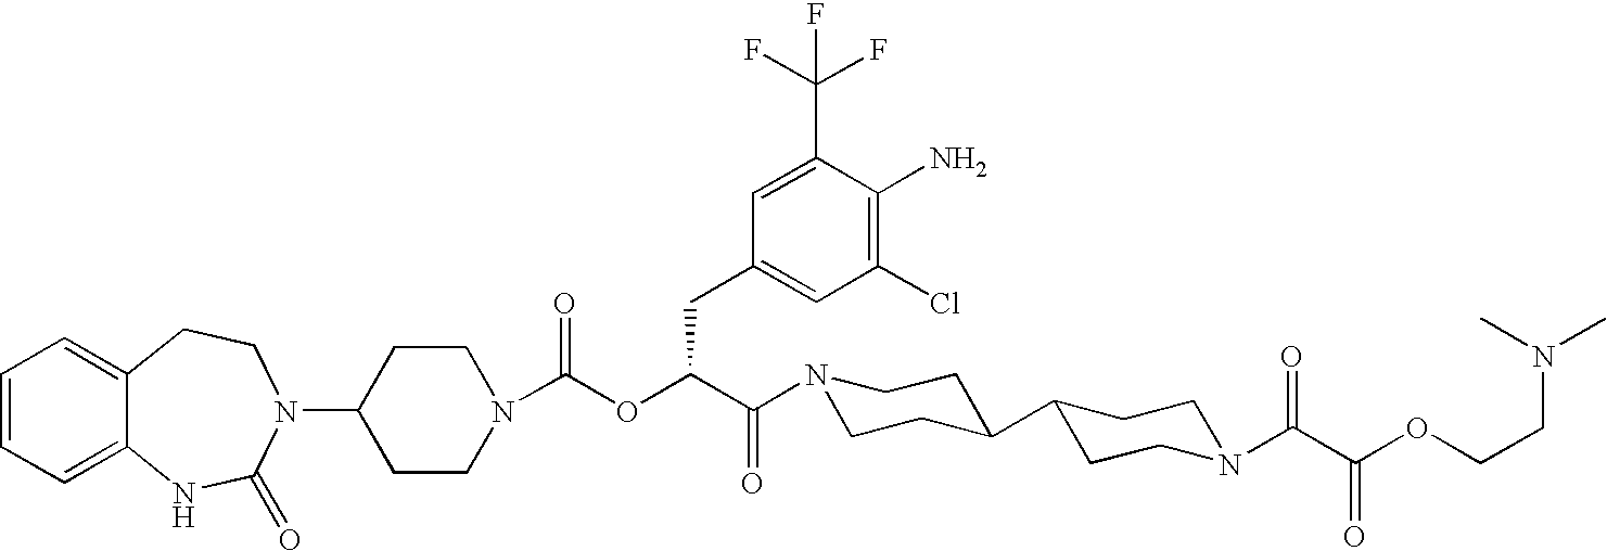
C1=CC=C2C(=C1)CCN(C1CCN(C(OC(C(N3CCC(C4CCN(C(C(OCCN(C)C)=O)=O)CC4)CC3)=O)CC3=CC(Cl)=C(N)C(C(F)(F)F)=C3)=O)CC1)C(=O)N2
